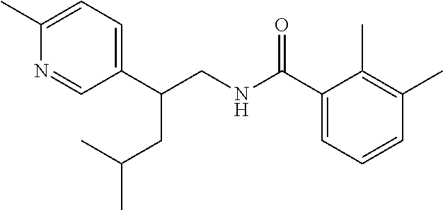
C1=C(C)N=CC(C(CNC(C2=CC=CC(C)=C2C)=O)CC(C)C)=C1
